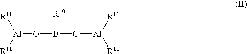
[R11][Al]([R11])OB(O[Al]([R11])[R11])[R10]
